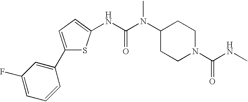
N(C(N(C1CCN(C(NC)=O)CC1)C)=O)C1=CC=C(C2=CC(F)=CC=C2)S1
